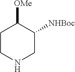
C1CNCC([NHBoc])C1[OMe]
